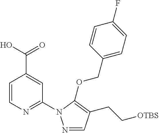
C1=CN=C(N2N=CC(CC[OTBS])=C2OCC2=CC=C(F)C=C2)C=C1C(O)=O
